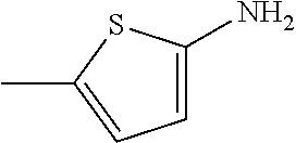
C1=C(N)SC(C)=C1
